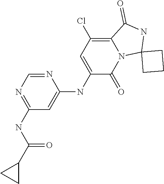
N1=CN=C(NC(C2CC2)=O)C=C1NC1=CC(Cl)=C2N(C1=O)C1(NC2=O)CCC1
